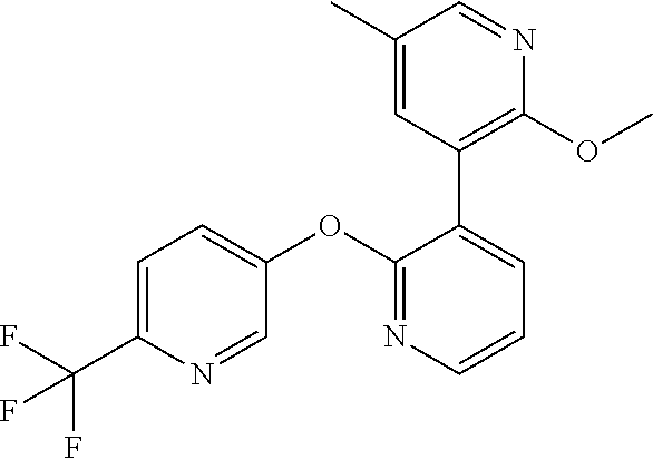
C1=C(C(F)(F)F)N=CC(OC2=NC=CC=C2C2=C(OC)N=CC(C)=C2)=C1
